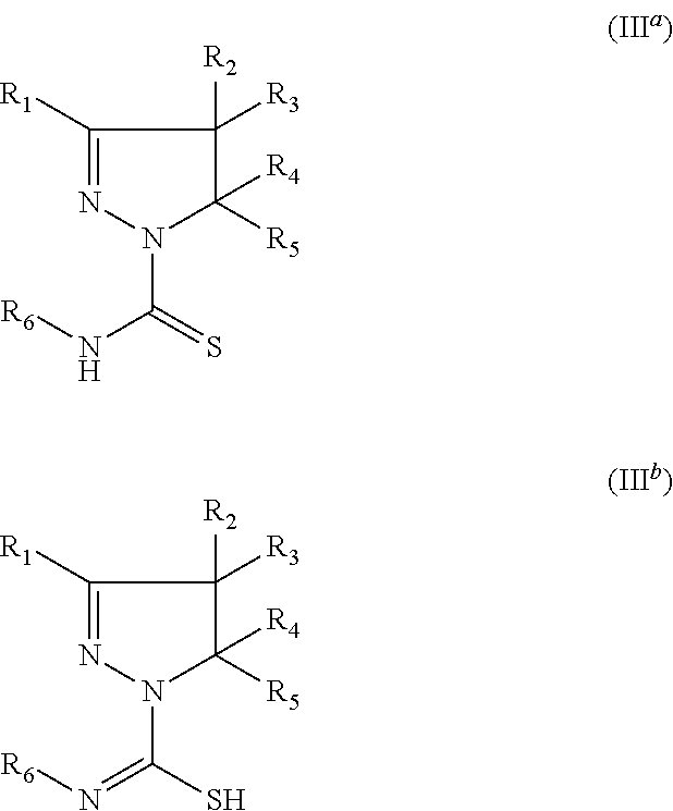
C1([R4])([R5])C([R2])([R3])C([R1])=NN1C(N[R6])=S.C1([R4])([R5])C([R2])([R3])C([R1])=NN1C(=N[R6])S
